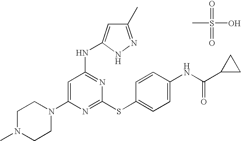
C1N(C)CCN(C2=CC(NC3=CC(C)=NN3)=NC(SC3=CC=C(NC(=O)C4CC4)C=C3)=N2)C1.CS(=O)(=O)O
